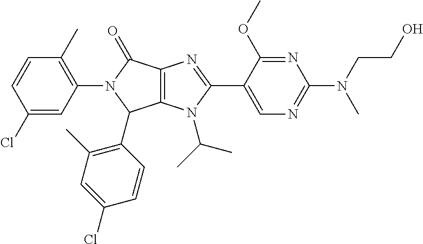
C12=C(N(C(C)C)C(C3=CN=C(N(CCO)C)N=C3OC)=N1)C(C1=C(C)C=C(Cl)C=C1)N(C1=C(C)C=CC(Cl)=C1)C2=O
